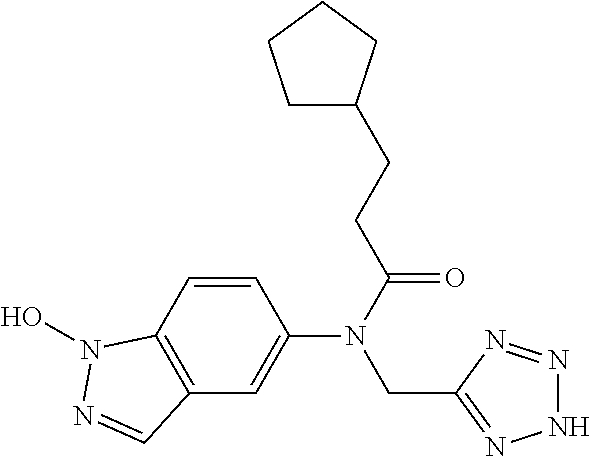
N1N=NC(CN(C2=CC3=C(C=C2)N(O)N=C3)C(CCC2CCCC2)=O)=N1
